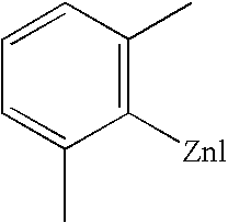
C1([Znl])=C(C)C=CC=C1C
